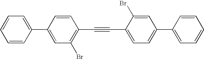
C1=C(C2=CC=CC=C2)C=CC(C#CC2=CC=C(C3=CC=CC=C3)C=C2Br)=C1Br
